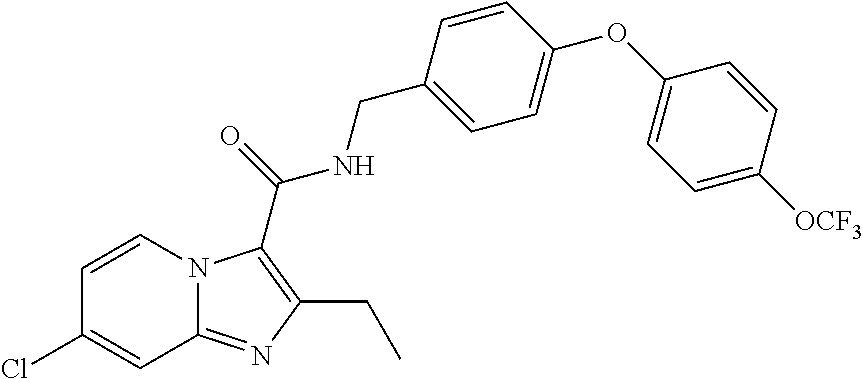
C1=CN2C(=NC(CC)=C2C(=O)NCC2=CC=C(OC3=CC=C([OCF3])C=C3)C=C2)C=C1Cl
